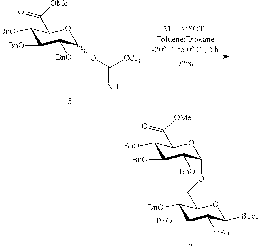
C1([BnO])C([BnO])C([BnO])C(OCC2C([BnO])C([BnO])C([OBn])C([STol])O2)OC1C([OMe])=O.C1([BnO])C([BnO])C([BnO])C(OC(=N)[CCl3])OC1C([OMe])=O
